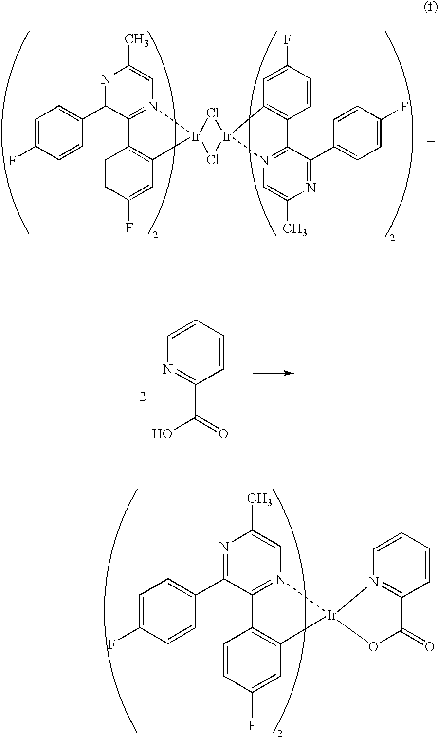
N1=C(C2=CC=C(F)C=C2)C2=N(C=C1C)[Ir]1(C3=C2C=CC(F)=C3)Cl[Ir]2(Cl1)N1=C(C3=C2C=C(F)C=C3)C(C2=CC=C(F)C=C2)=NC(C)=C1.N1=C(C2=CC=C(F)C=C2)C2=N(C=C1C)[Ir]1(C3=C2C=CC(F)=C3)N2=C(C=CC=C2)C(=O)O1.C1=CN=C(C(=O)O)C=C1
